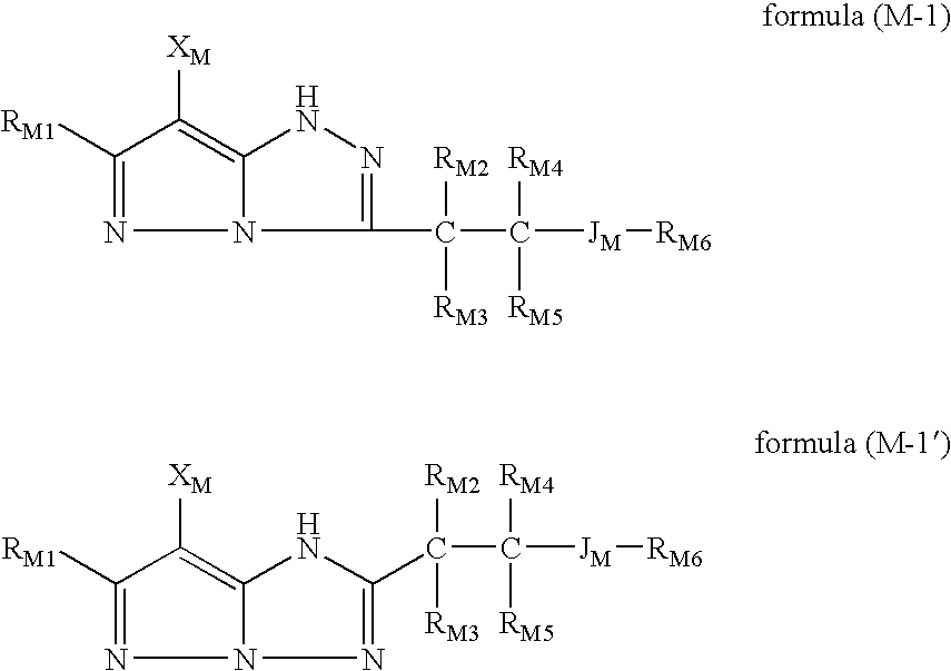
C1([RM1])=NN2C(=C1[XM])NN=C2C(C([JM][RM6])([RM4])[RM5])([RM2])[RM3].C1([RM1])=NN2C(=C1[XM])NC(C(C([JM][RM6])([RM4])[RM5])([RM2])[RM3])=N2
